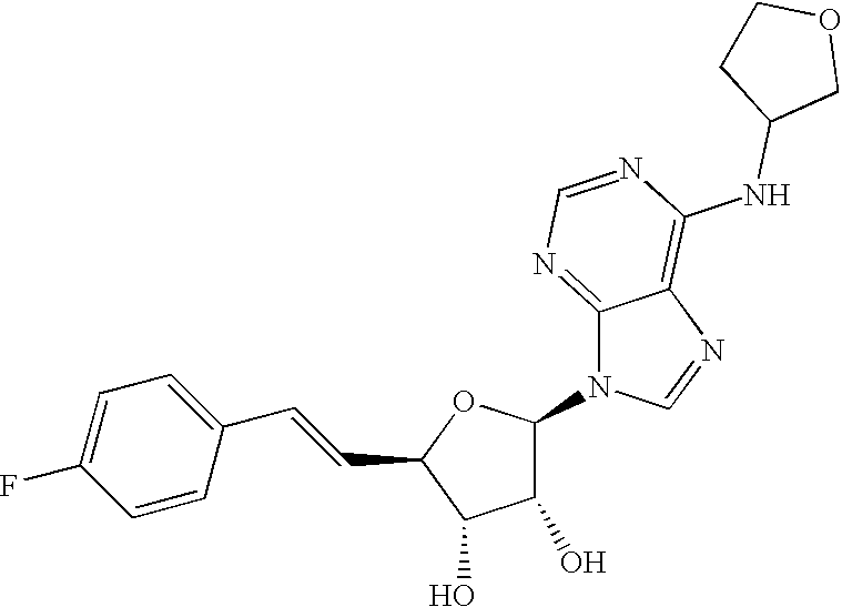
C1(C=CC2=CC=C(F)C=C2)OC(N2C3=NC=NC(NC4COCC4)=C3N=C2)C(O)C1O
